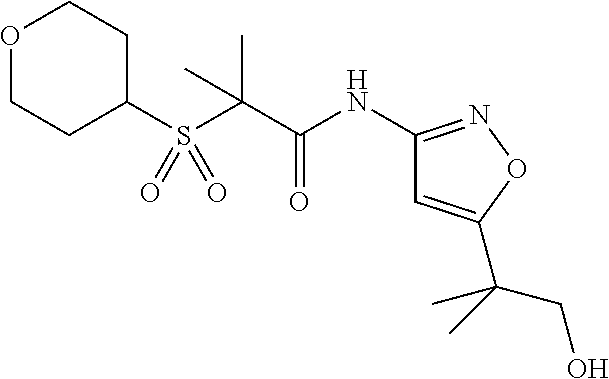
C1(S(C(C(NC2=NOC(C(C)(CO)C)=C2)=O)(C)C)(=O)=O)CCOCC1
